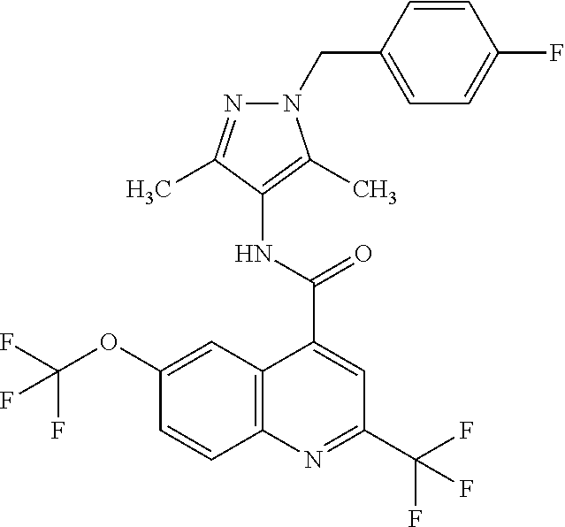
C12=C(N=C(C(F)(F)F)C=C1C(=O)NC1=C(C)N(CC3=CC=C(F)C=C3)N=C1C)C=CC(OC(F)(F)F)=C2
